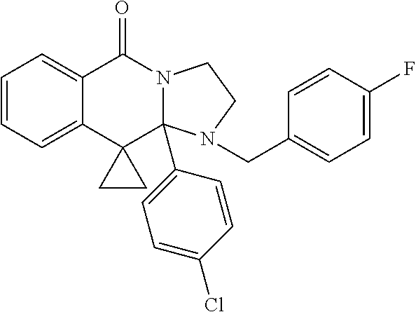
C1=CC=C2C(=C1)C(=O)N1CCN(CC3=CC=C(F)C=C3)C1(C1=CC=C(Cl)C=C1)C21CC1
